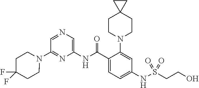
C1(N2CCC(F)(F)CC2)=NC(NC(C2=CC=C(NS(CCO)(=O)=O)C=C2N2CCC3(CC2)CC3)=O)=CN=C1
